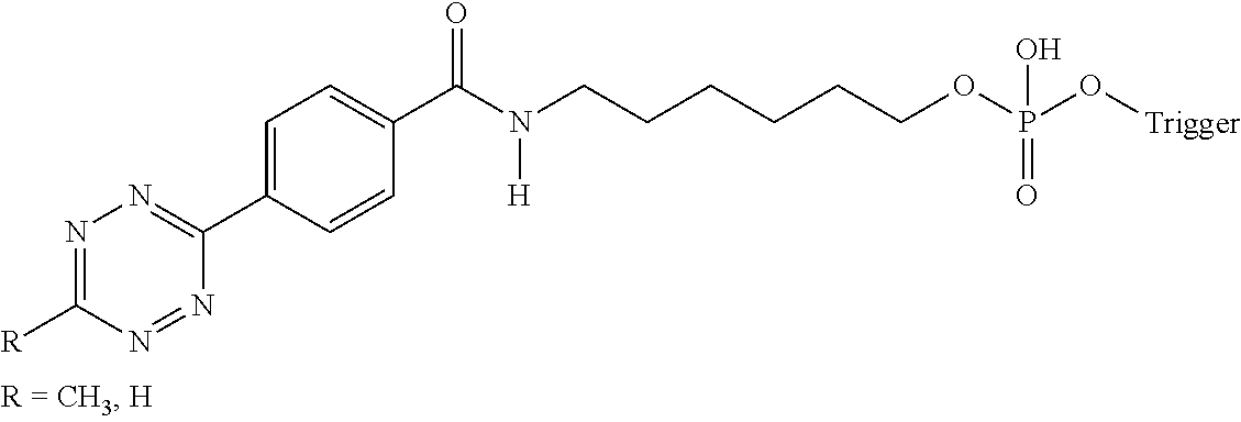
N(CCCCCCOP(O[Trigger])(=O)O)(C(C1=CC=C(C2=NN=C([R])N=N2)C=C1)=O)[H]
